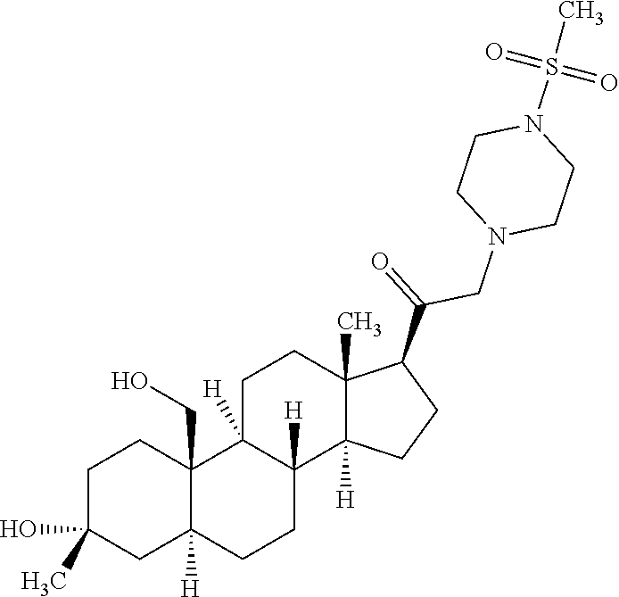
C1C(O)(C)CC2([H])C(CO)(C1)C1([H])C([H])(CC2)C2([H])C(C)(CC1)C(C(=O)CN1CCN(S(=O)(=O)C)CC1)CC2
